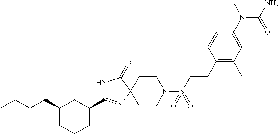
C1(C2=NC3(C(=O)N2)CCN(S(CCC2=C(C)C=C(N(C)C(N)=O)C=C2C)(=O)=O)CC3)CC(CCCC)CCC1
